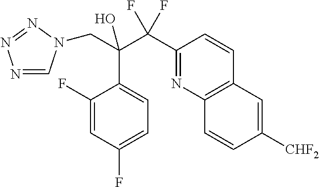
N1=CN(CC(C2=CC=C(F)C=C2F)(C(F)(F)C2=NC3=C(C=C2)C=C([CHF2])C=C3)O)N=N1
